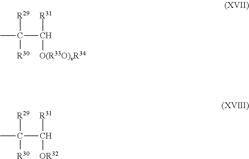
C([R30])(C([R31])[O(R33O)vR34])([R29])C.C([R30])(C([R31])[OR32])([R29])C
